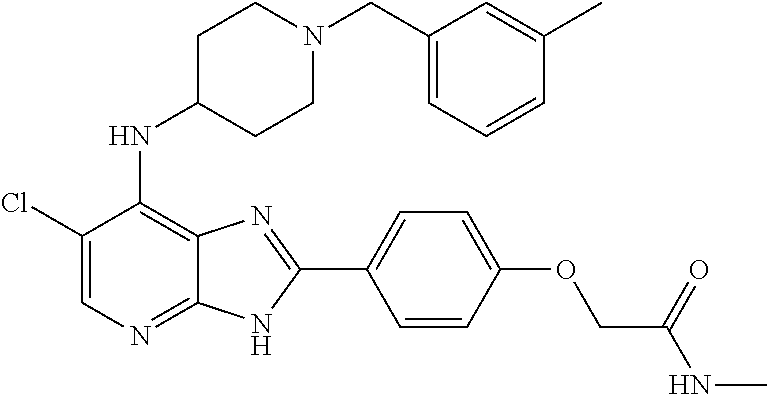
C1(Cl)=CN=C2C(=C1NC1CCN(CC3=CC=CC(C)=C3)CC1)N=C(C1=CC=C(OCC(NC)=O)C=C1)N2
